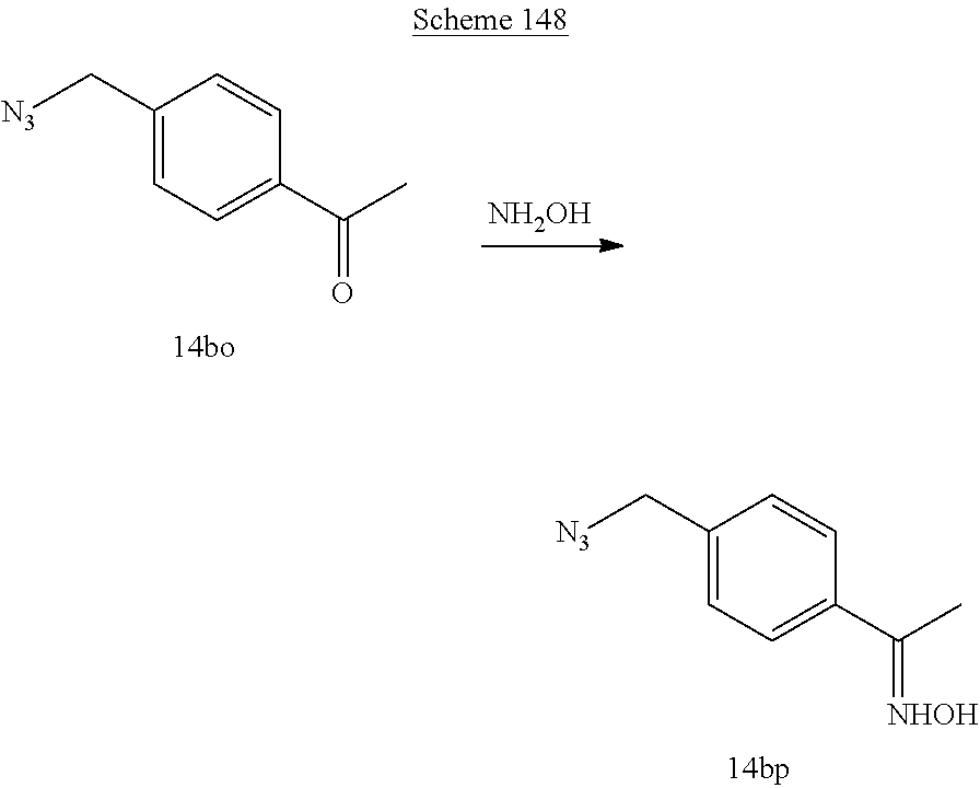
C1(C[N3])=CC=C(C(C)=[NHOH])C=C1.C1(C[N3])=CC=C(C(C)=O)C=C1.[NH2OH]
